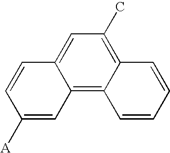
C12=C3C(=C(C)C=C1C=CC([A])=C2)C=CC=C3
